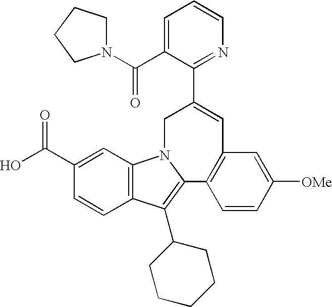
C1(C(N2CCCC2)=O)=CC=CN=C1C1=CC2=C(C=CC([OMe])=C2)C2=C(C3CCCCC3)C3=C(N2C1)C=C(C(O)=O)C=C3
